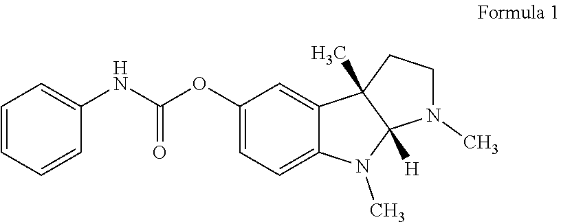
C1=CC=CC(NC(OC2=CC=C3C(=C2)C2(C)C([H])(N3C)N(C)CC2)=O)=C1
